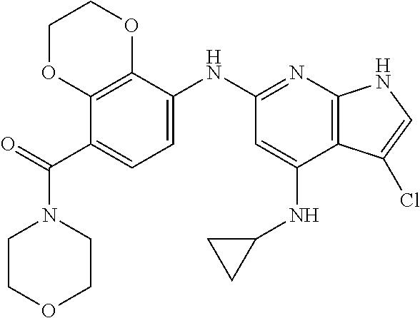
C1COCCN1C(C1=CC=C(NC2=NC3=C(C(NC4CC4)=C2)C(Cl)=CN3)C2=C1OCCO2)=O
